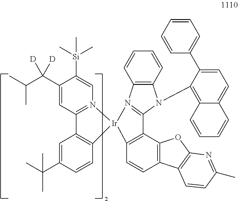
C1(C(C(C)C)([D])[D])=CC2=N(C=C1[Si](C)(C)C)[Ir]1(C3=C2C=C(C(C)(C)C)C=C3)N2=C(N(C3=C4C(=CC=C3C3=CC=CC=C3)C=CC=C4)C3=C2C=CC=C3)C2=C1C=CC1=C2OC2=C1C=CC(C)=N2
